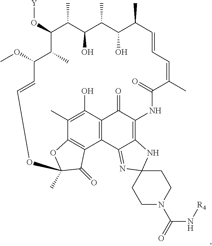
C1(O[Y])C(C)C(O)C(C)C(O)C(C)C=CC=C(C)C(=O)NC2=C3C(=NC4(N3)CCN(C(=O)N[R4])CC4)C3=C(C2=O)C(O)=C(C)C2=C3C(=O)C(C)(O2)OC=CC(OC)C1C
